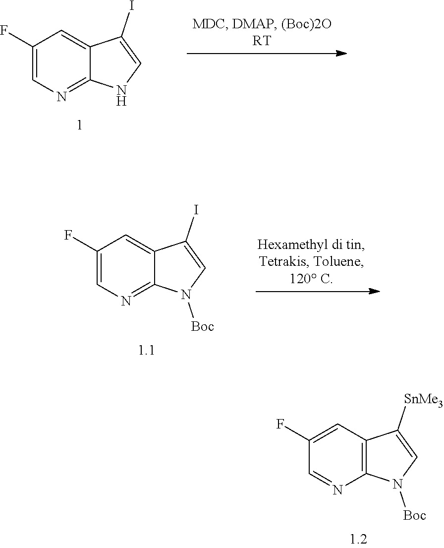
C1(F)=CC2=C(N=C1)N([Boc])C=C2[SnMe3].C1(F)=CN=C2C(=C1)C(I)=CN2.C1(F)=CN=C2C(=C1)C(I)=CN2[Boc]
